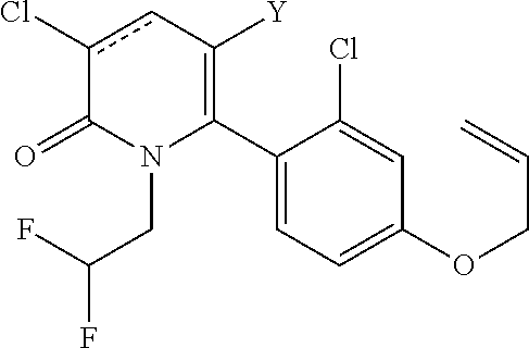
C1(C2=C([Y])cc(Cl)C(=O)N2CC(F)F)=CC=C(OCC=C)C=C1Cl
